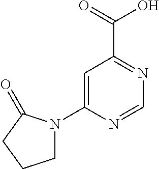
C1=C(N2CCCC2=O)N=CN=C1C(=O)O
